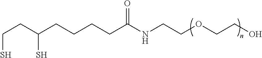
N(CCOCCO)C(CCCCC(CCS)S)=O
